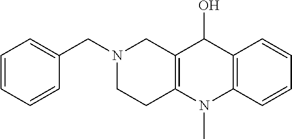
N1(CC2=CC=CC=C2)CCC2=C(C1)C(O)C1=C(N2C)C=CC=C1
